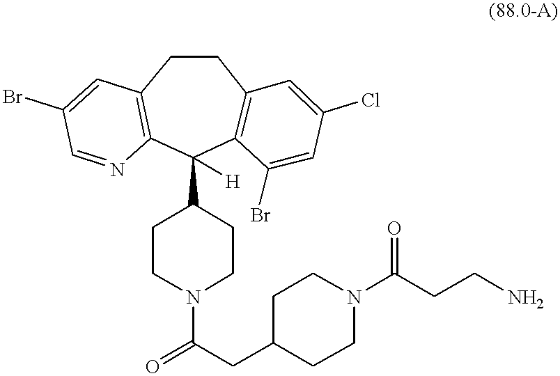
O=C(CC1CCN(C(CCN)=O)CC1)N1CCC(C2([H])C3=C(CCC4=C2N=CC(Br)=C4)C=C(Cl)C=C3Br)CC1
